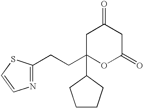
C(CC1(C2CCCC2)CC(=O)CC(=O)O1)C1=NC=CS1
